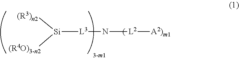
[A2)m1][L2]N[L3][Si]([(R3)n2])[(R4O)3-n2]
